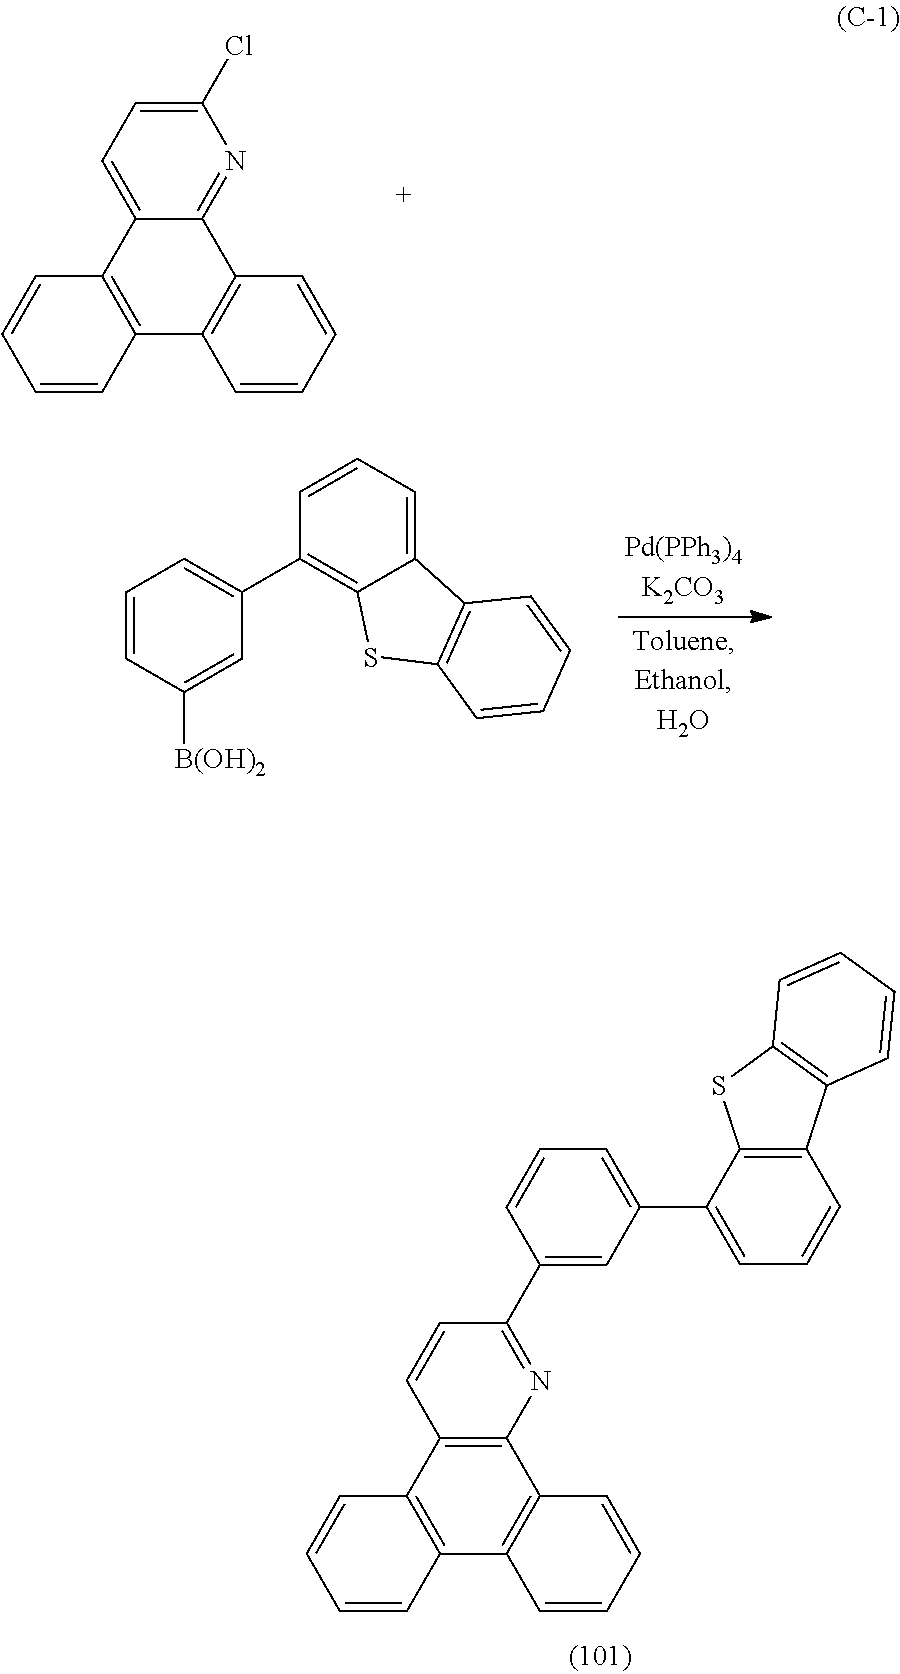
C1=CC2=C(C=C1)C1=CC=C(Cl)N=C1C1=C2C=CC=C1.C1=CC2=C(C=C1)C1=C(C3=C2C=CC=C3)N=C(C2=CC(C3=CC=CC4=C3SC3=C4C=CC=C3)=CC=C2)C=C1.C1([B(OH)2])=CC(C2=C3C(=CC=C2)C2=C(S3)C=CC=C2)=CC=C1
